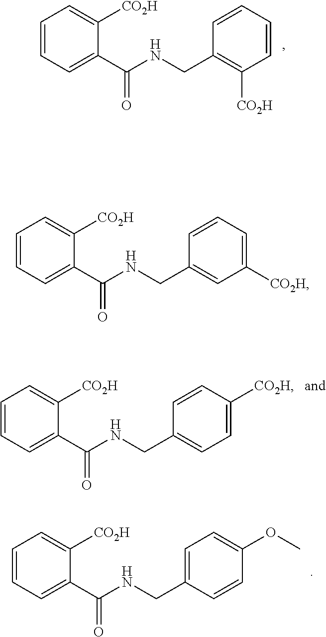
C1=C(C(NCC2=CC([CO2H])=CC=C2)=O)C([CO2H])=CC=C1.C1=C(C(NCC2=C([CO2H])C=CC=C2)=O)C([CO2H])=CC=C1.C1=C(C(NCC2=CC=C([CO2H])C=C2)=O)C([CO2H])=CC=C1.C1=C(C(NCC2=CC=C(OC)C=C2)=O)C([CO2H])=CC=C1
